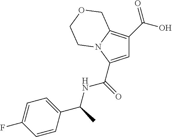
C1=C(C(NC(C2=CC=C(F)C=C2)C)=O)N2C(=C1C(O)=O)COCC2
